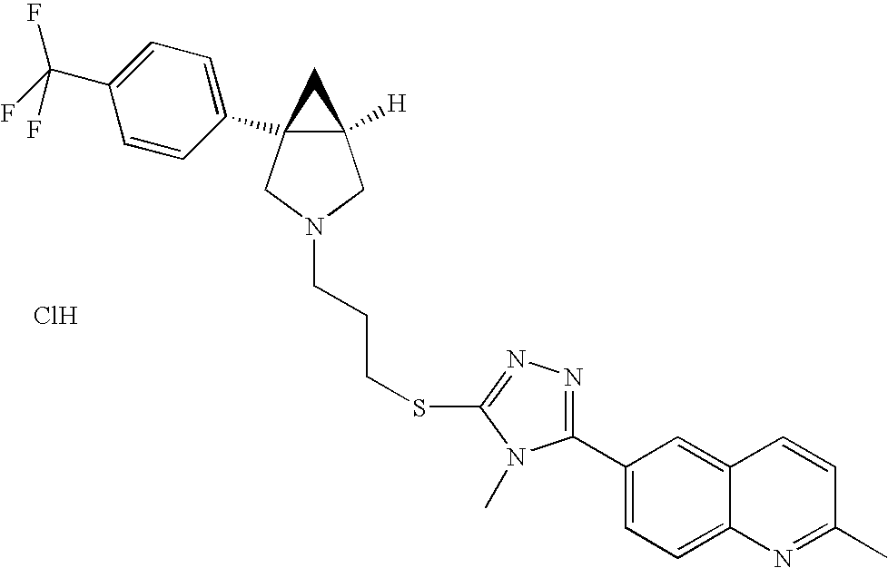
Cl.C12([H])CN(CCCSC3=NN=C(C4=CC=C5C(=C4)C=CC(C)=N5)N3C)CC1(C1=CC=C(C(F)(F)F)C=C1)C2
